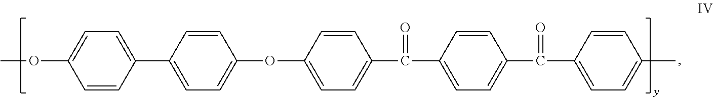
COC1=CC=C(C2=CC=C(OC3=CC=C(C(=O)C4=CC=C(C(=O)C5=CC=C(C)C=C5)C=C4)C=C3)C=C2)C=C1
